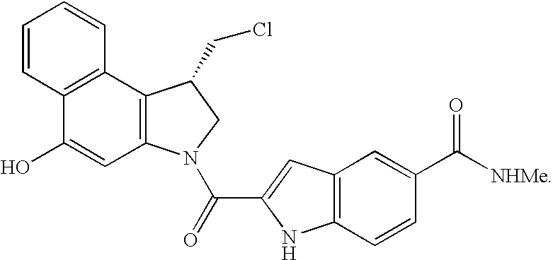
C12=C(N(C(=O)C3=CC4=C(N3)C=CC(C([NHMe])=O)=C4)CC1CCl)C=C(O)C1=C2C=CC=C1
